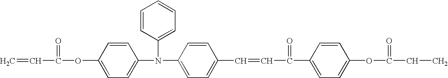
C1=CC(OC(C=C)=O)=CC=C1N(C1=CC=CC=C1)C1=CC=C(C=CC(=O)C2=CC=C(OC(=O)CC)C=C2)C=C1
